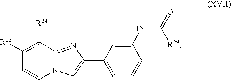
C1=CC([R23])=C([R24])C2=NC(C3=CC=CC(NC(=O)[R29])=C3)=CN12
